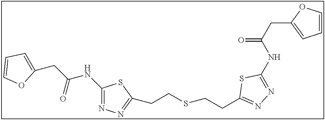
C1(NC(CC2=CC=CO2)=O)=NN=C(CCSCCC2=NN=C(NC(=O)CC3=CC=CO3)S2)S1
